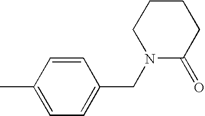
C1=CC(C)=CC=C1CN1C(=O)CCCC1
